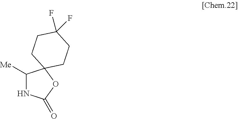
C1([Me])NC(=O)OC12CCC(F)(F)CC2
